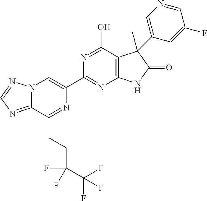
C12=NC=NN1C=C(C1=NC3=C(C(O)=N1)C(C)(C1=CN=CC(F)=C1)C(=O)N3)N=C2CCC(C(F)(F)F)(F)F
